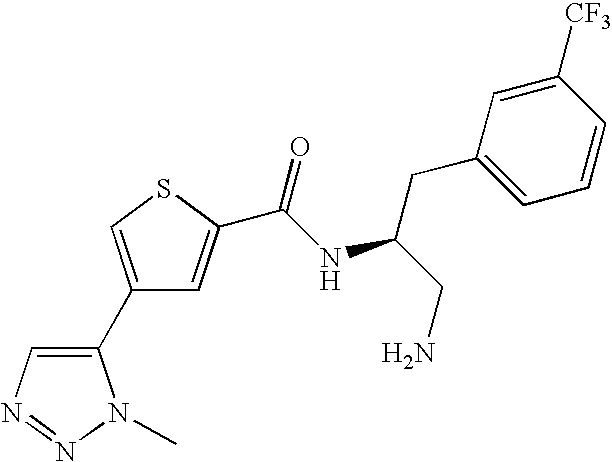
C1(C2=CSC(C(=O)NC(CN)CC3=CC=CC([CF3])=C3)=C2)=CN=NN1C
